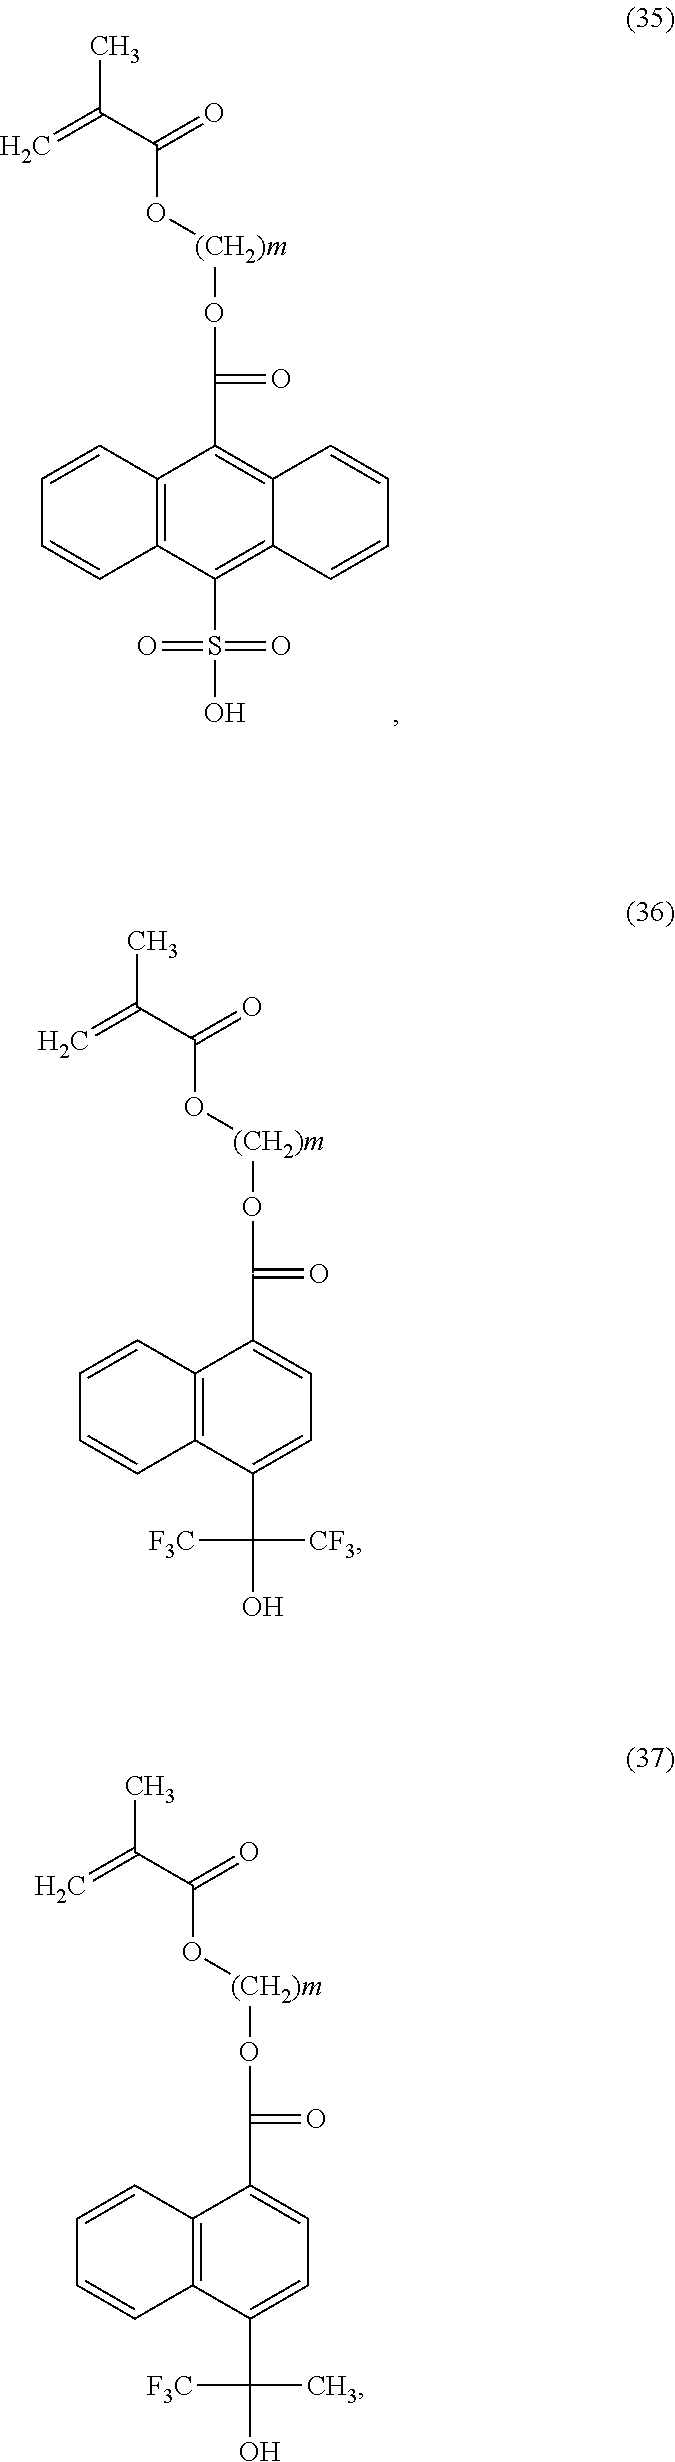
C1=CC2=C(C=C1)C(C([F3C])(C)O)=CC=C2C(=O)O[(CH2)m]OC(C(=C)C)=O.C1=CC2=C(C=C1)C(C([F3C])([CF3])O)=CC=C2C(=O)O[(CH2)m]OC(C(=C)C)=O.C1=CC2=C(C=C1)C(S(=O)(=O)O)=C1C(=C2C(=O)O[(CH2)m]OC(C(=C)C)=O)C=CC=C1
